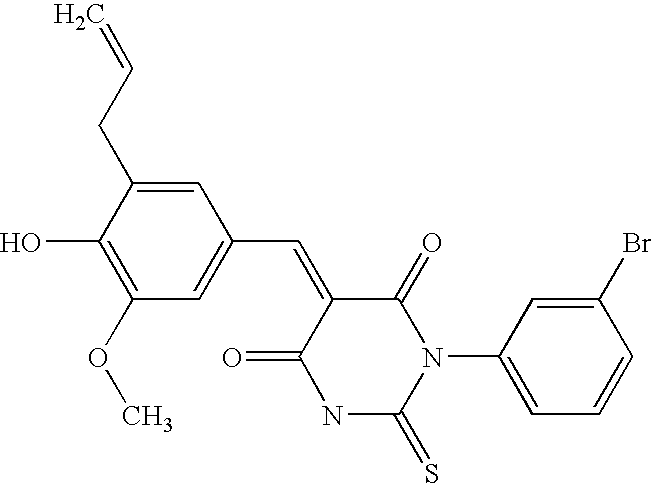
C1(C=C2C(=O)N(C3=CC=CC(Br)=C3)C(=S)NC2=O)=CC(OC)=C(O)C(CC=C)=C1
